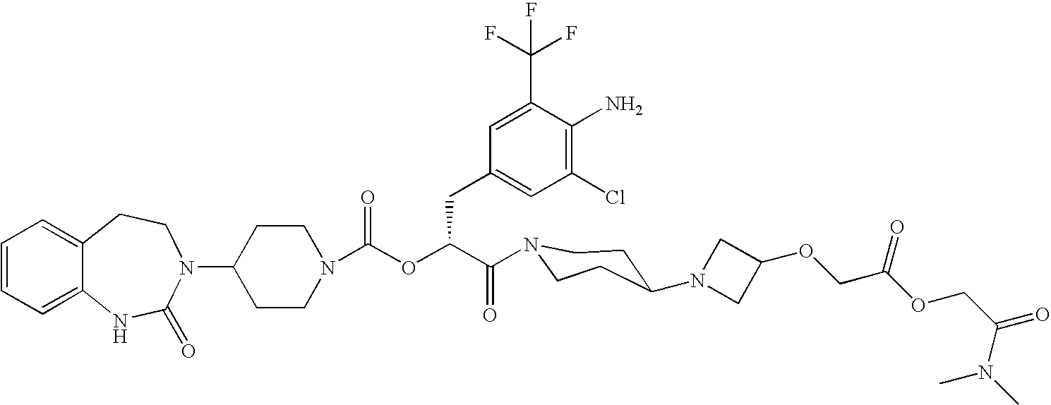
C12=CC=CC=C1NC(=O)N(C1CCN(C(OC(C(=O)N3CCC(N4CC(OCC(OCC(N(C)C)=O)=O)C4)CC3)CC3=CC(Cl)=C(N)C(C(F)(F)F)=C3)=O)CC1)CC2
